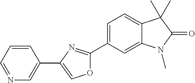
N1=CC=CC(C2=COC(C3=CC=C4C(=C3)N(C)C(=O)C4(C)C)=N2)=C1
